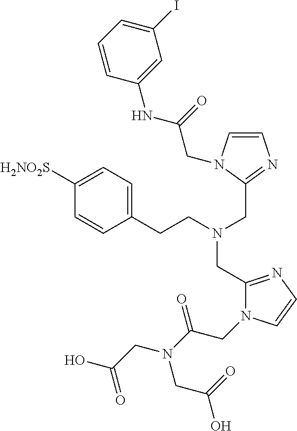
C1(CN(CCC2=CC=C([H2NO2S])C=C2)CC2=NC=CN2CC(NC2=CC(I)=CC=C2)=O)=NC=CN1CC(N(CC(O)=O)CC(O)=O)=O
